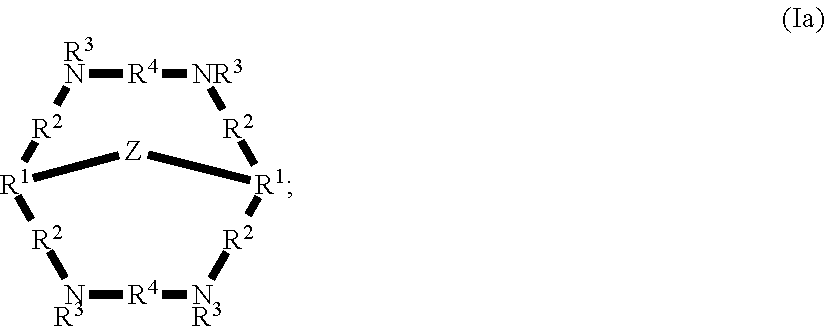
[Z]1[R1]2[R2][R3N][R4][NR3][R2][R1]1[R2][NR3][R4][NR3][R2]2
